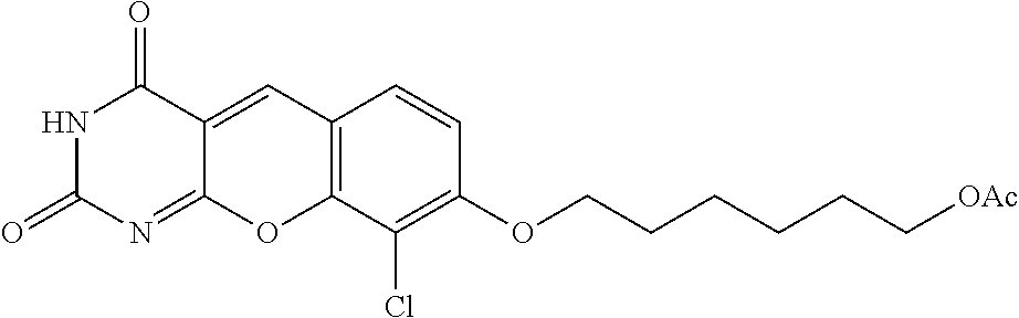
N1C(=O)N=C2C(=CC3=C(O2)C(Cl)=C(OCCCCCC[OAc])C=C3)C1=O
